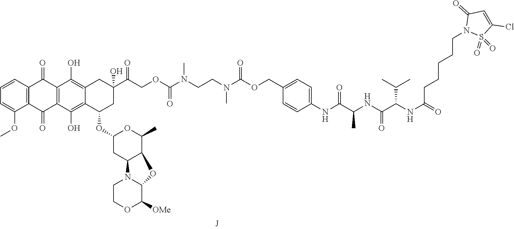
C12=C(C(O)=C3C(=C1O)CC(C(COC(N(CCN(C)C(OCC1=CC=C(NC(C(NC(C(NC(=O)CCCCCN4S(=O)(=O)C(Cl)=CC4=O)C(C)C)=O)C)=O)C=C1)=O)C)=O)=O)(O)CC3OC1CC3C(C(C)O1)OC1N3CCOC1[OMe])C(=O)C1=C(C2=O)C=CC=C1OC
